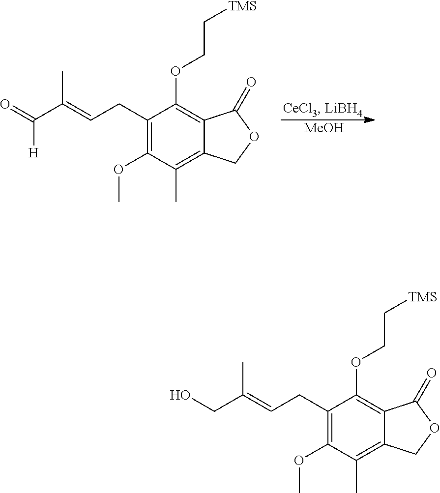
[MeOH].C1(CC=C(C(=O)[H])C)=C(OC)C(C)=C2C(=C1OCC[TMS])C(=O)OC2.C1(CC=C(CO)C)=C(OC)C(C)=C2C(=C1OCC[TMS])C(=O)OC2
